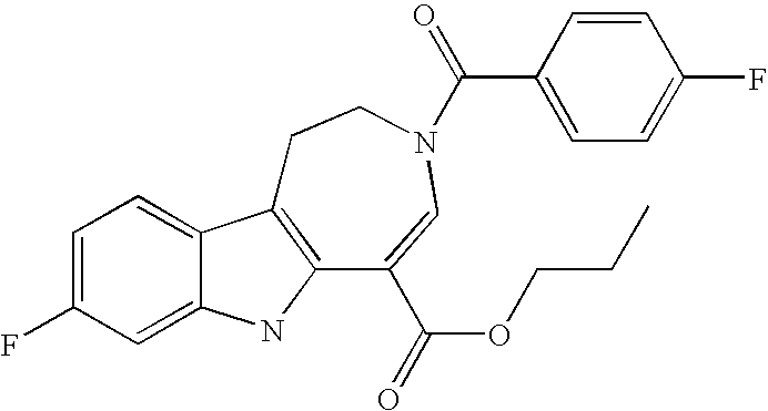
C1=C(F)C=C2C(=C1)C1=C(N2)C(C(OCCC)=O)=CN(C(C2=CC=C(F)C=C2)=O)CC1
